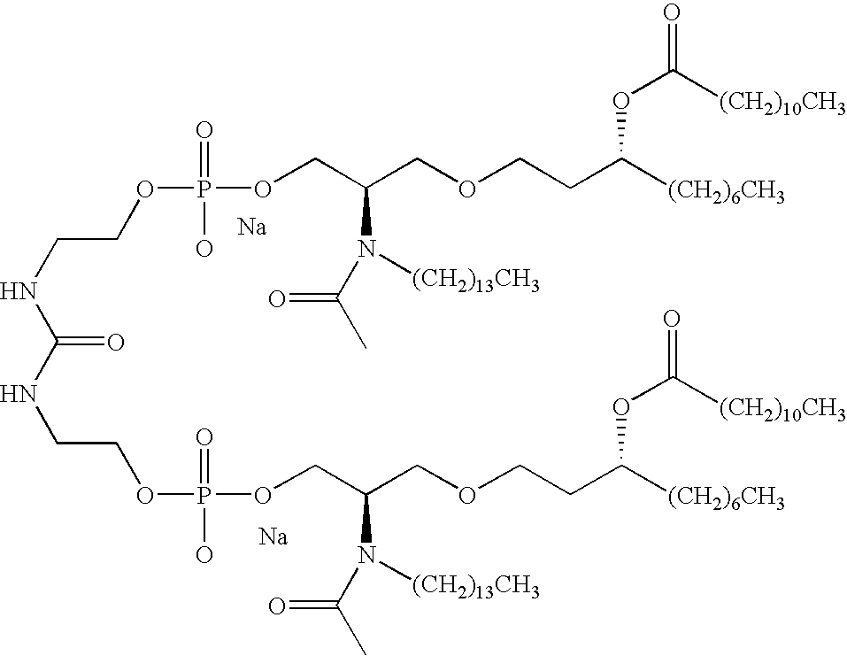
[Na].[Na].N(CCOP(OCC(COCCC([(CH2)6CH3])OC(=O)[(CH2)10CH3])N([(CH2)13CH3])C(C)=O)(=O)O)C(=O)NCCOP(O)(=O)OCC(COCCC([(CH2)6CH3])OC(=O)[(CH2)10CH3])N([(CH2)13CH3])C(C)=O
